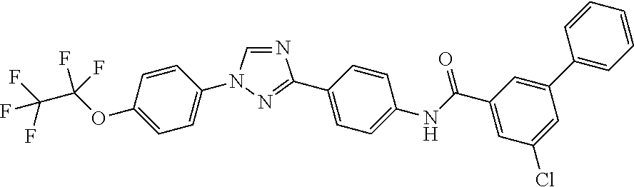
N1=CN(C2=CC=C(OC(F)(F)C(F)(F)F)C=C2)N=C1C1=CC=C(NC(C2=CC(Cl)=CC(C3=CC=CC=C3)=C2)=O)C=C1
